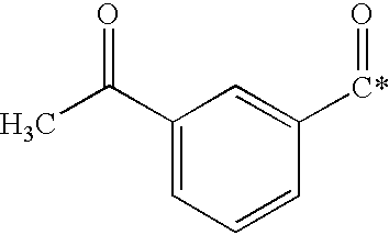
C1(C(C)=O)=CC=CC([C*]=O)=C1
